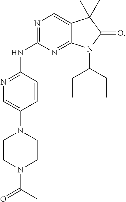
N1=C(NC2=NC=C(N3CCN(C(C)=O)CC3)C=C2)N=C2C(=C1)C(C)(C)C(=O)N2C(CC)CC
